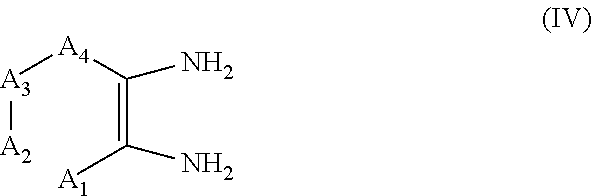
[A3]([A2])[A4]C(=C([A1])N)N
